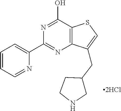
C1=CC=NC(C2=NC3=C(C(O)=N2)SC=C3CC2CCNC2)=C1.[2HCl]
